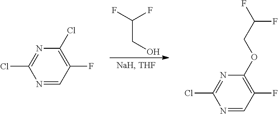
C(CO)(F)F.N1=CC(F)=C(Cl)N=C1Cl.N1=CC(F)=C(OCC(F)F)N=C1Cl
